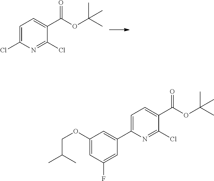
CC(OC(C1=CC=C(Cl)N=C1Cl)=O)(C)C.CC(OC(C1=CC=C(C2=CC(OCC(C)C)=CC(F)=C2)N=C1Cl)=O)(C)C
